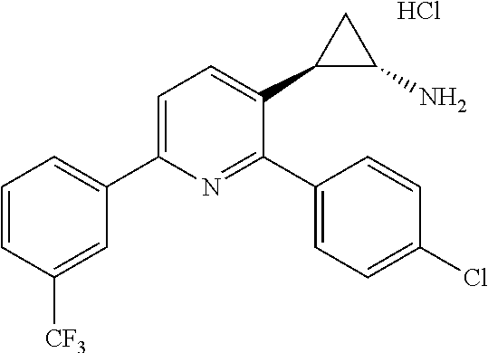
C1=CC([CF3])=CC(C2=CC=C(C3C(N)C3)C(C3=CC=C(Cl)C=C3)=N2)=C1.Cl
